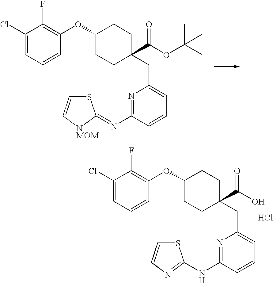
C(C1=CC=CC(N=C2SC=C[NMOM]2)=N1)C1(C(OC(C)(C)C)=O)CCC(OC2=C(F)C(Cl)=CC=C2)CC1.C(C1=CC=CC(NC2=NC=CS2)=N1)C1(C(O)=O)CCC(OC2=C(F)C(Cl)=CC=C2)CC1.Cl
